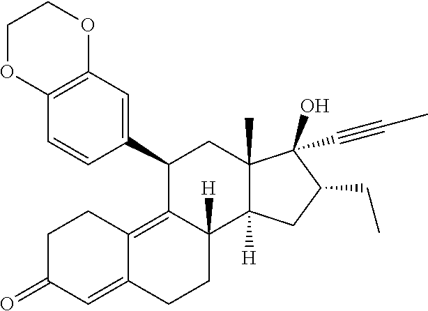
C12=C(C=C(C3C4=C5C(=CC(=O)CC5)CCC4([H])C4([H])C(C)(C3)C(O)(C#CC)C(CC)C4)C=C1)OCCO2
